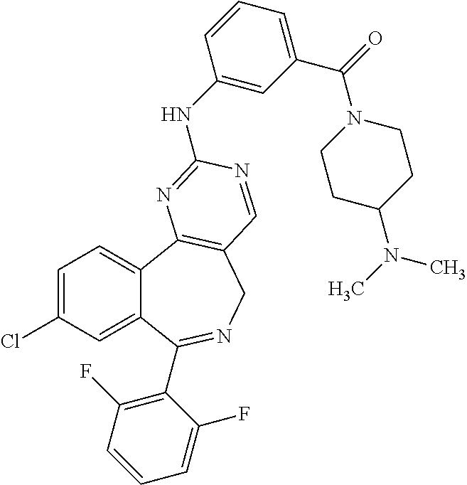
C1=C(Cl)C=C2C(=C1)C1=C(CN=C2C2=C(F)C=CC=C2F)C=NC(NC2=CC(C(=O)N3CCC(N(C)C)CC3)=CC=C2)=N1
